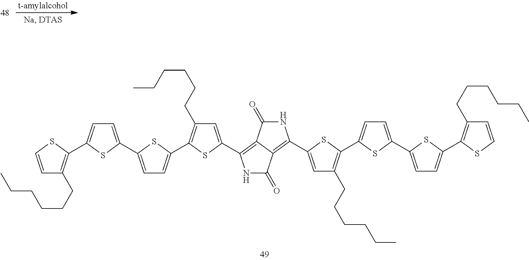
CCCCCCC1=C(C2=CC=C(C3=CC=C(C4=C(CCCCCC)C=C(C5=C6C(=C(C7=CC(CCCCCC)=C(C8=CC=C(C9=CC=C(C%10=C(CCCCCC)C=CS%10)S9)S8)S7)NC6=O)C(=O)N5)S4)S3)S2)SC=C1
